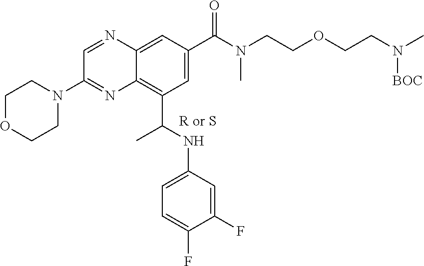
C1OCCN(C2=NC3=C(C(C)NC4=CC=C(F)C(F)=C4)C=C(C(N(CCOCCN(C)[BOC])C)=O)C=C3N=C2)C1
